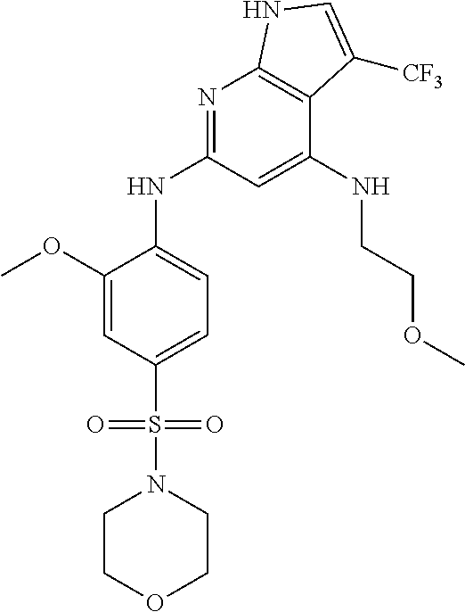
O1CCN(S(=O)(=O)C2=CC=C(NC3=NC4=C(C(NCCOC)=C3)C([CF3])=CN4)C(OC)=C2)CC1
